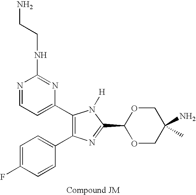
C1=C(F)C=CC(C2=C(C3=CC=NC(NCCN)=N3)N([H])C(C3OCC(N)(C)CO3)=N2)=C1
